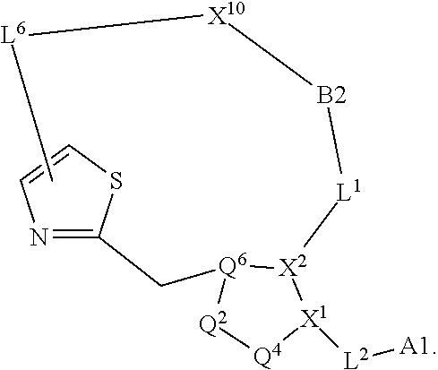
C([Q6]1[Q2][Q4][X1]([L2][A1])[X2]1[L1][B2][X10][L6]C)C1=NC=CS1
